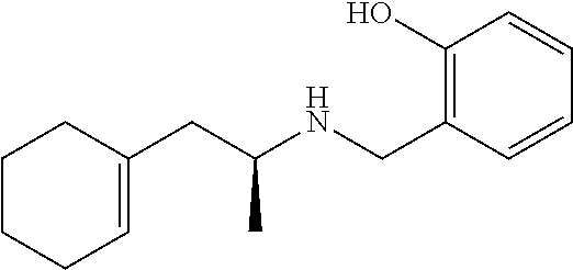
C1C(CC(NCC2=C(O)C=CC=C2)C)=CCCC1
